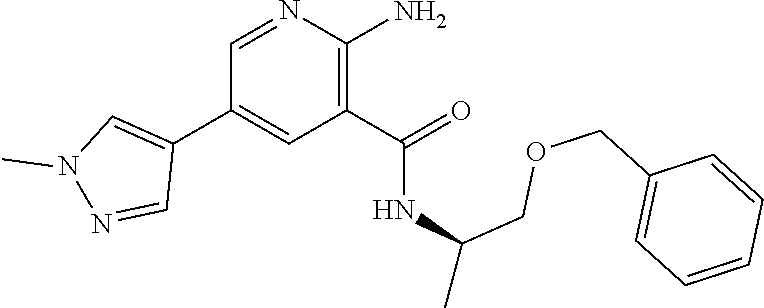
C1=NC(N)=C(C(=O)NC(COCC2=CC=CC=C2)C)C=C1C1=CN(C)N=C1
